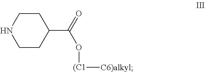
C1CC(C(=O)O[(C1][C6)alkyl])CCN1
